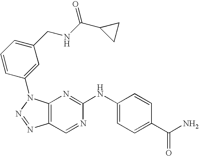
C12=C(N(C3=CC(CNC(C4CC4)=O)=CC=C3)N=N1)N=C(NC1=CC=C(C(N)=O)C=C1)N=C2
